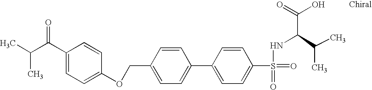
C1(C(C(C)C)=O)=CC=C(OCC2=CC=C(C3=CC=C(S(=O)(NC(C(O)=O)C(C)C)=O)C=C3)C=C2)C=C1
